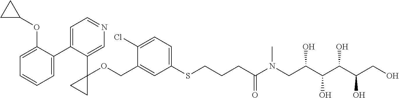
C1=C(COC2(C3=CN=CC=C3C3=CC=CC=C3OC3CC3)CC2)C(Cl)=CC=C1SCCCC(N(CC(C(C(C(CO)O)O)O)O)C)=O
